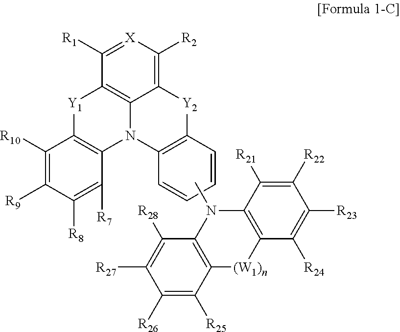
C12=C3C(=C([R2])[X]=C1[R1])[Y2]C1=C(N3C3=C([Y1]2)C([R10])=C([R9])C([R8])=C3[R7])C=CC=C1.CN1C2=C([(W1)n]C3=C1C([R21])=C([R22])C([R23])=C3[R24])C([R25])=C([R26])C([R27])=C2[R28]
